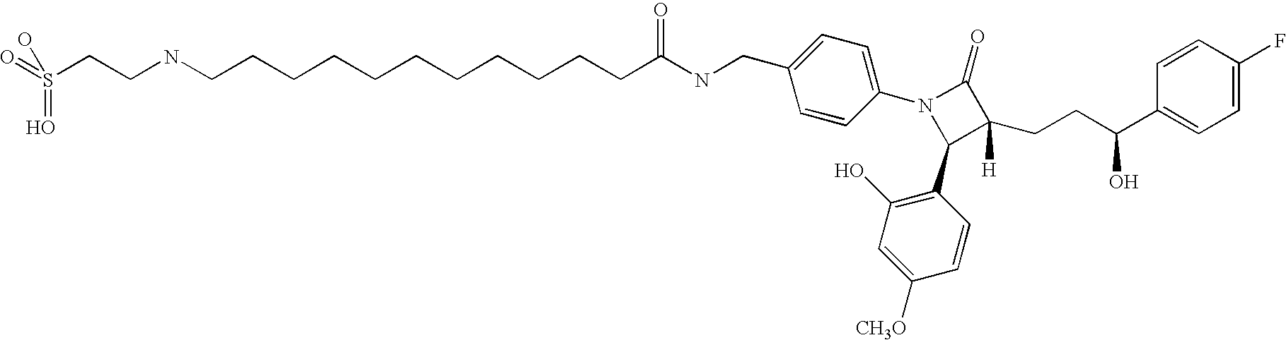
S(CCNCCCCCCCCCCCC(NCC1=CC=C(N2C(C3=C(O)C=C([CH3O])C=C3)C(CCC(C3=CC=C(F)C=C3)O)([H])C2=O)C=C1)=O)(=O)(=O)O
